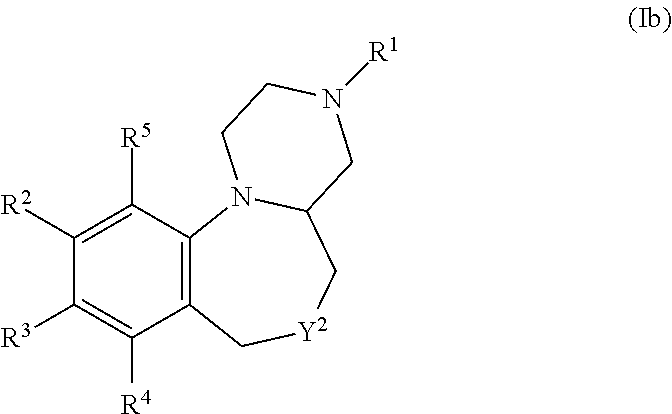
C1([R5])=C([R2])C([R3])=C([R4])C2=C1N1C(C[Y2]C2)CN([R1])CC1
